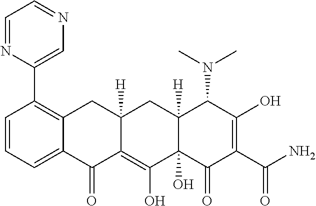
C1=CC=C2C(=C1C1=CN=CC=N1)CC1([H])C(=C(O)C3(O)C([H])(C1)C(N(C)C)C(O)=C(C(=O)N)C3=O)C2=O
